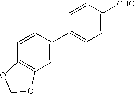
C1=C([CHO])C=CC(C2=CC3=C(C=C2)OCO3)=C1
